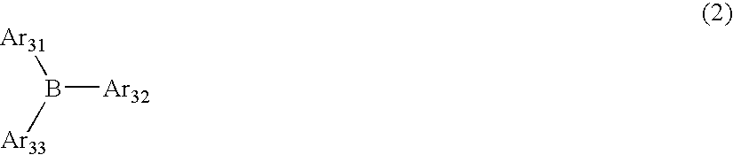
[Ar32]B([Ar31])[Ar33]
